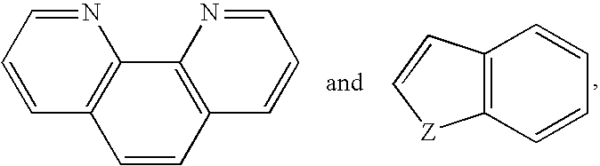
N1=CC=CC2=C1C1=C(C=C2)C=CC=N1.C12=C(C=CC=C1)[Z]C=C2
